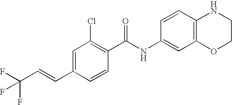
C1(C=CC(F)(F)F)=CC(Cl)=C(C(NC2=CC3=C(C=C2)NCCO3)=O)C=C1
